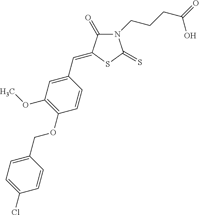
N1(CCCC(=O)O)C(=O)C(=CC2=CC(OC)=C(OCC3=CC=C(Cl)C=C3)C=C2)SC1=S
